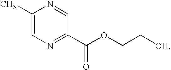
C1(C)=CN=C(C(OCC[OH])=O)C=N1
